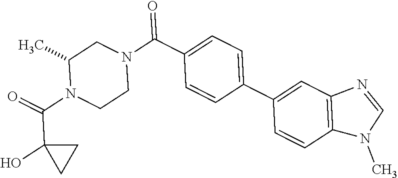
O=C(N1CCN(C(=O)C2=CC=C(C3=CC4=C(C=C3)N(C)C=N4)C=C2)CC1C)C1(O)CC1
